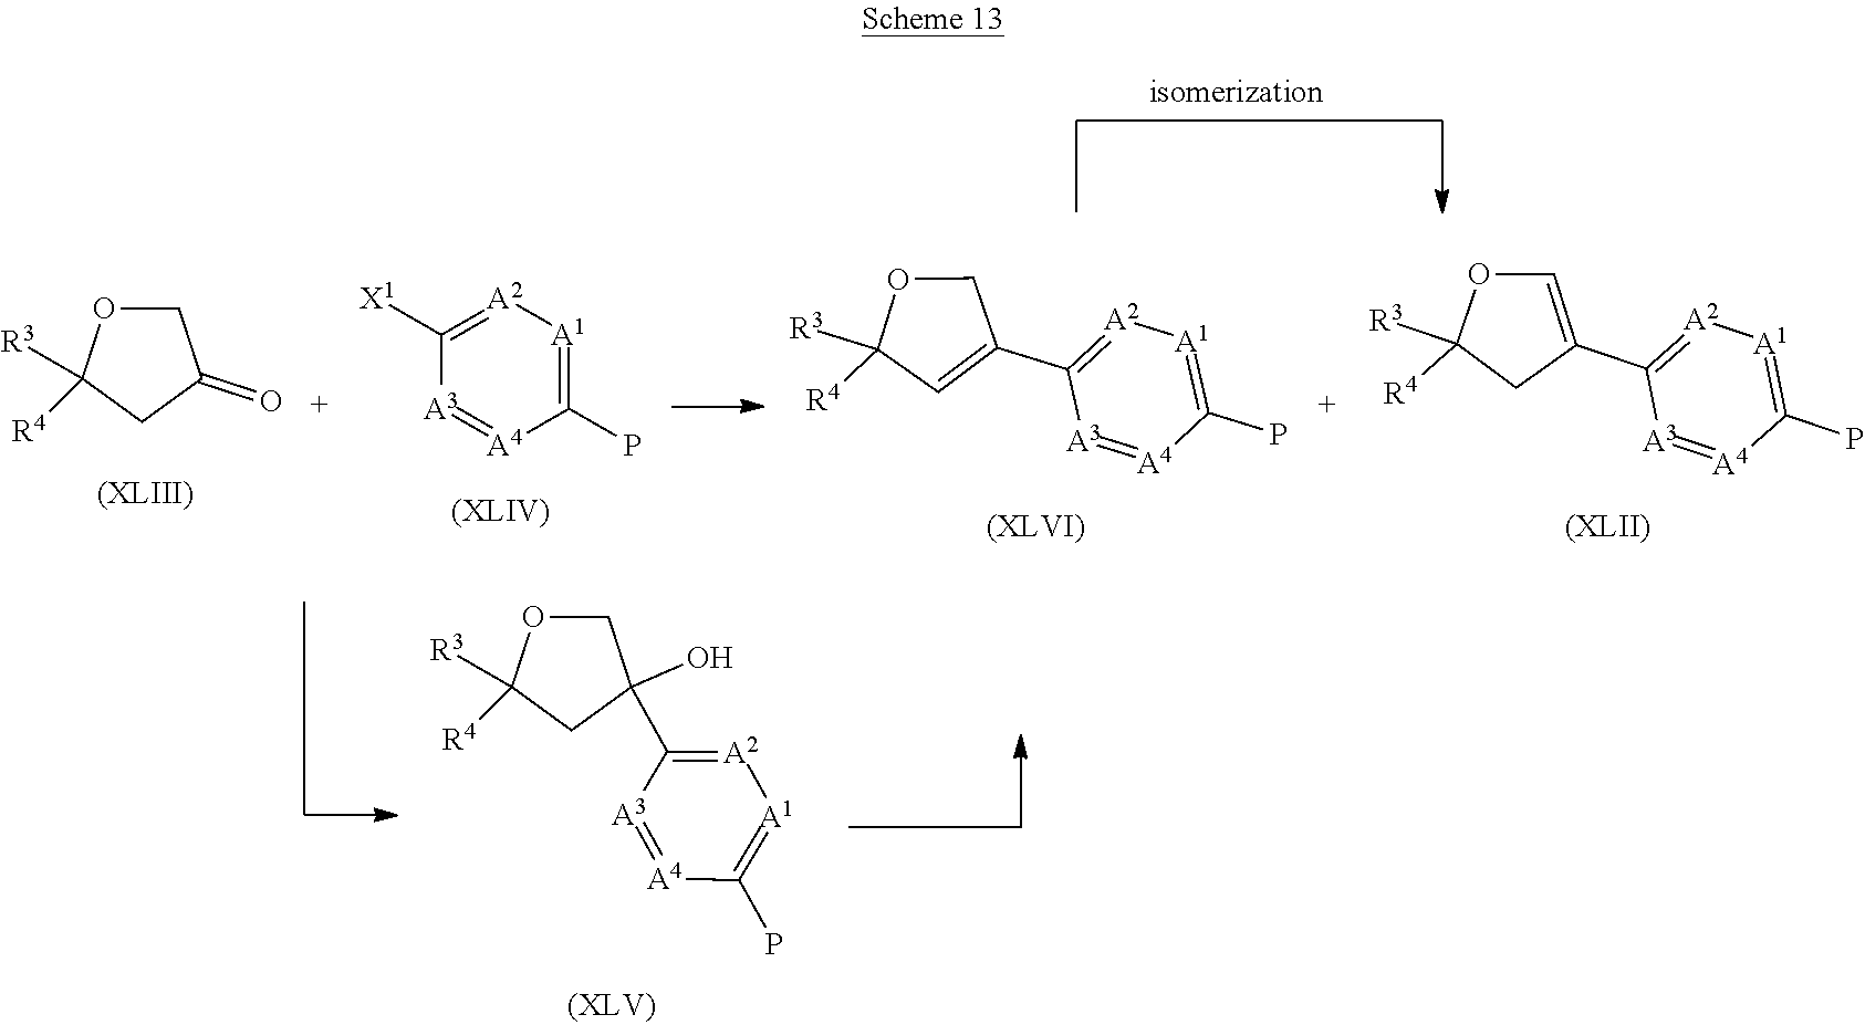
C1OC([R4])([R3])CC1=O.[A3]1=[A4]C(P)=[A1][A2]=C1[X1].[A3]1=[A4]C(P)=[A1][A2]=C1C1=COC([R4])([R3])C1.[A3]1=[A4]C(P)=[A1][A2]=C1C1=CC([R4])([R3])OC1.[A3]1=[A4]C(P)=[A1][A2]=C1C1(O)COC([R4])([R3])C1
